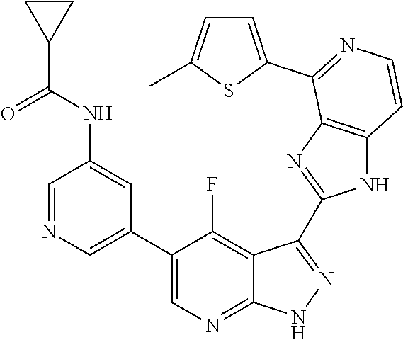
C1=NC=C(C2=CN=C3C(=C2F)C(C2=NC4=C(N2)C=CN=C4C2=CC=C(C)S2)=N[N H]3)C=C1NC(C1CC1)=O
